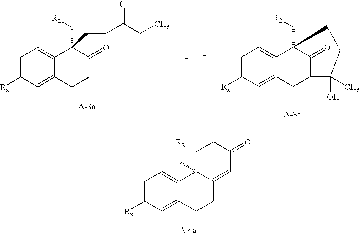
C1=C([Rx])C=C2C(=C1)C1(C[R2])C(=CC(=O)CC1)CC2.C1=C([Rx])C=C2C(=C1)C(C[R2])(CCC(CC)=O)C(=O)CC2.C1=C([Rx])C=C2C(=C1)C1(C[R2])C(=O)C(C2)C(O)(C)CC1
